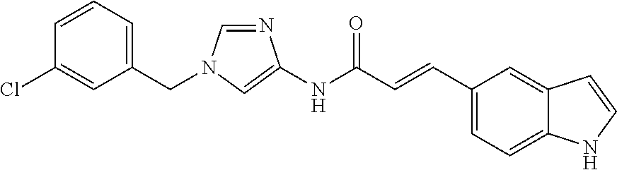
C1(CN2C=NC(NC(C=CC3=CC=C4C(=C3)C=CN4)=O)=C2)=CC=CC(Cl)=C1
